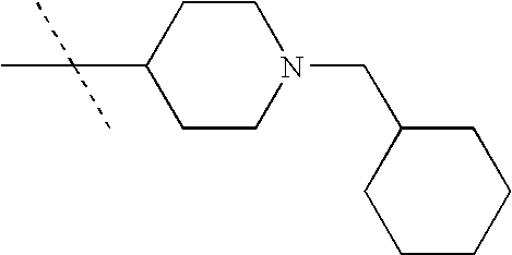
CC(C1CCN(CC2CCCCC2)CC1)(C)C
